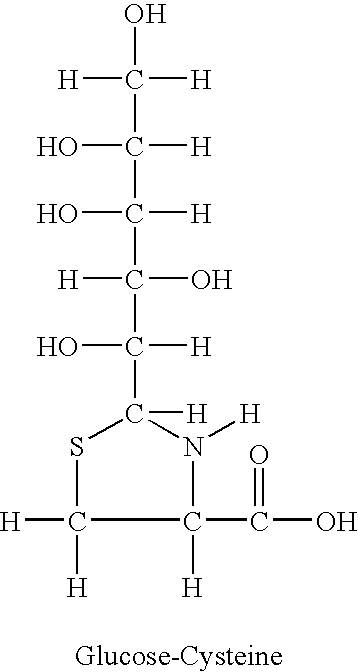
OC(C(C(C(C(C1([H])SC([H])([H])C([H])(C(O)=O)N1[H])([H])O)(O)[H])([H])O)([H])O)([H])[H]
